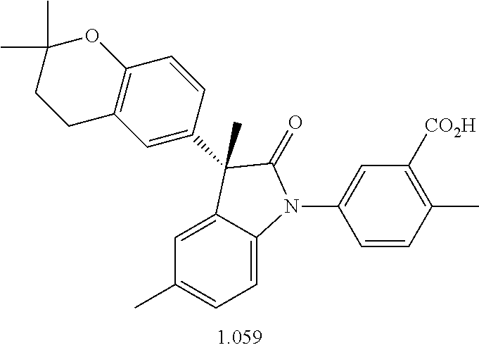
C1=C2C(=CC=C1C)N(C1=CC([CO2H])=C(C)C=C1)C(=O)C2(C)C1=CC2=C(C=C1)OC(C)(C)CC2
